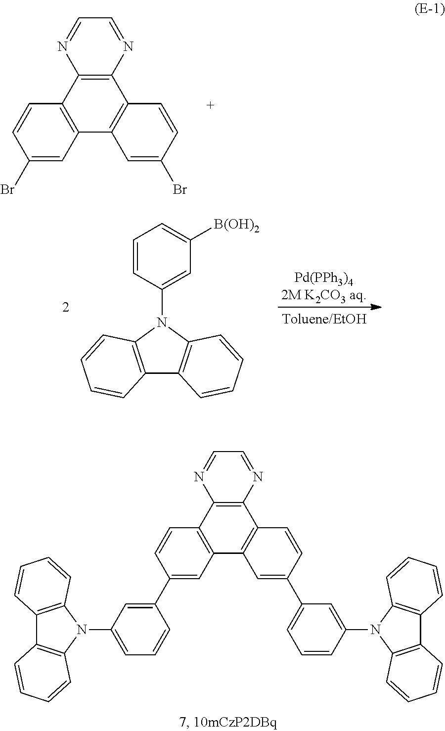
C1(Br)=CC2=C(C=C1)C1=C(C3=C2C=C(Br)C=C3)N=CC=N1.C12=C(N(C3=CC([B(OH)2])=CC=C3)C3=C1C=CC=C3)C=CC=C2.C1=CC2=C(C=C1C1=CC(N3C4=C(C5=C3C=CC=C5)C=CC=C4)=CC=C1)C1=C(C3=C2N=CC=N3)C=CC(C2=CC=CC(N3C4=C(C5=C3C=CC=C5)C=CC=C4)=C2)=C1
